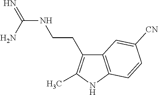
N(C(N)=N)CCC1=C(C)NC2=C1C=C([CN])C=C2
